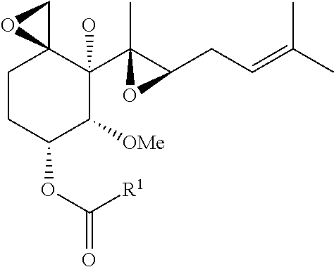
C1CC(OC([R1])=O)C([OMe])C(O)(C2(C)C(CC=C(C)C)O2)C12CO2
